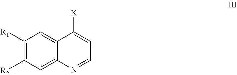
[X]C1=CC=NC2=CC([R2])=C([R1])C=C12
